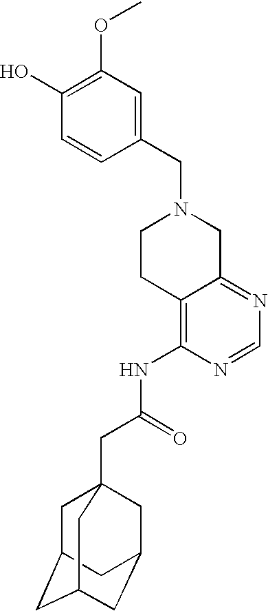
C1(CN2CCC3=C(NC(CC45CC6CC(CC(C4)C6)C5)=O)N=CN=C3C2)=CC(OC)=C(O)C=C1
